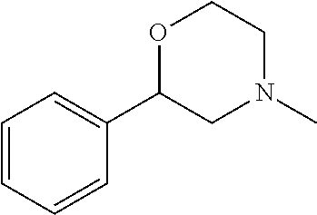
C1=CC=CC(C2CN(C)CCO2)=C1
